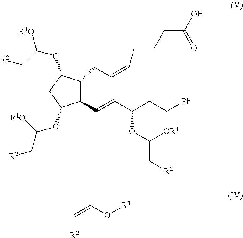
C1(C=CC(CC[Ph])OC(C[R2])[OR1])C(CC=CCCCC(O)=O)C(OC([R1O])C[R2])CC1OC(C[R2])[R1O].C([R2])=CO[R1]
